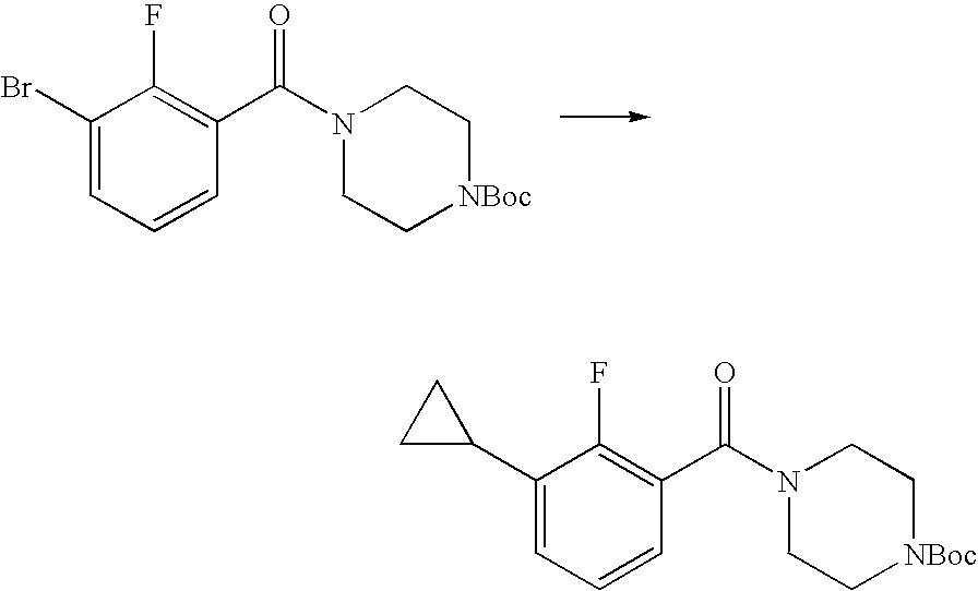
C1(Br)=CC=CC(C(N2CC[NBoc]CC2)=O)=C1F.C1(C2CC2)=CC=CC(C(N2CC[NBoc]CC2)=O)=C1F
